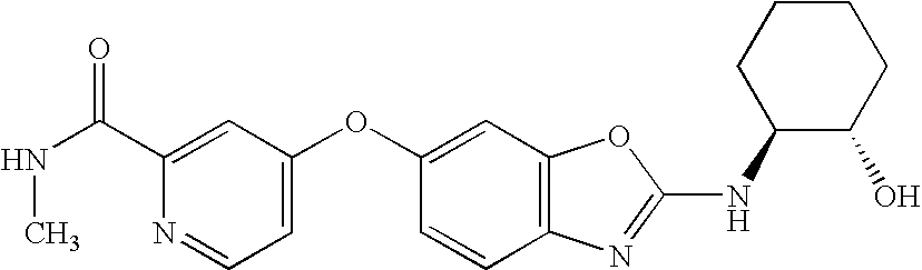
CNC(=O)C1=CC(OC2=CC3=C(C=C2)N=C(NC2C(O)CCCC2)O3)=CC=N1
